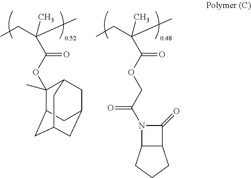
C1(OC(C(C)(CC)C)=O)(C)C2CC3CC(CC1C3)C2.O(C(C(C)(CC)C)=O)CC(N1C(=O)C2C1CCC2)=O
